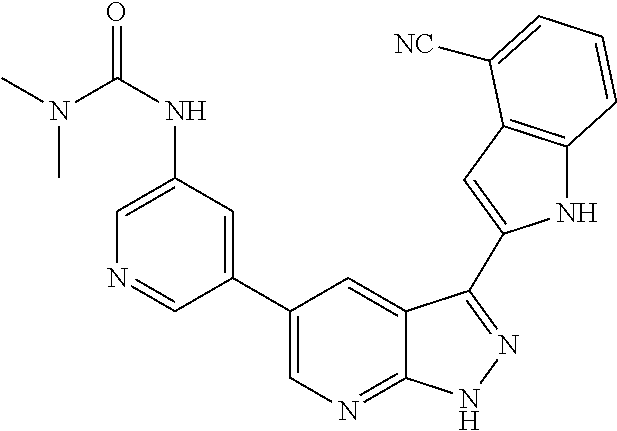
C1(C2=CN=C3C(=C2)C(C2=CC4=C(N2)C=CC=C4[NC])=NN3)=CC(NC(=O)N(C)C)=CN=C1
